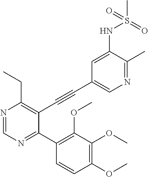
N1=C(C)C(NS(=O)(C)=O)=CC(C#CC2=C(CC)N=CN=C2C2=C(OC)C(OC)=C(OC)C=C2)=C1
